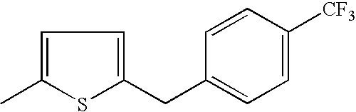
C1=C(C)SC(CC2=CC=C([CF3])C=C2)=C1
